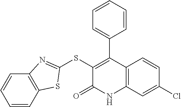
C1(SC2=NC3=C(C=CC=C3)S2)=C(C2=CC=CC=C2)C2=C(NC1=O)C=C(Cl)C=C2
